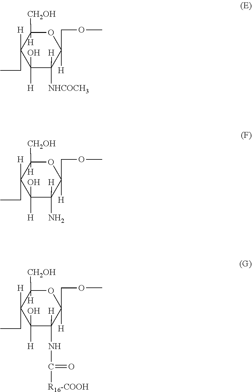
C1([H])(O)C([NHCOCH3])([H])C([H])(COC)OC([CH2OH])([H])C1([H])CC.C1([H])(O)C(N)([H])C([H])(COC)OC([CH2OH])([H])C1([H])CC.C1([H])(O)C(NC(=O)[R16-COOH])([H])C([H])(COC)OC([CH2OH])([H])C1([H])CC
